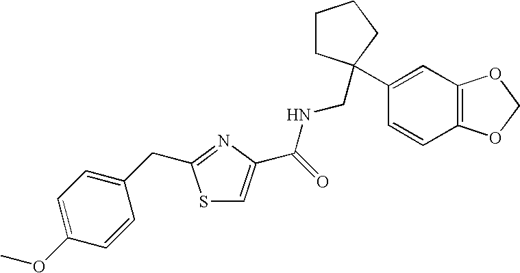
S1C=C(C(=O)NCC2(C3=CC4=C(C=C3)OCO4)CCCC2)N=C1CC1=CC=C(OC)C=C1
